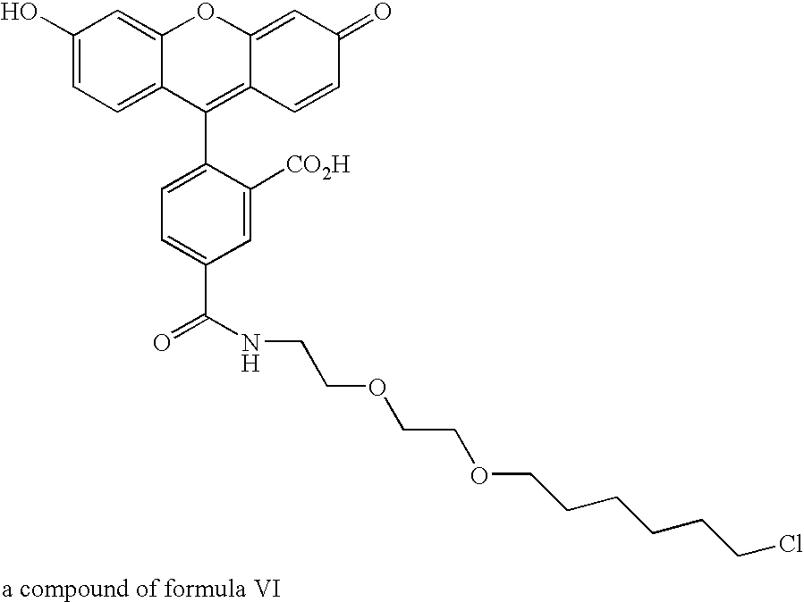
[a compound of formula VI].N(CCOCCOCCCCCCCl)C(=O)C1=CC=C(C2=C3C(=CC(=O)C=C3)OC3=CC(O)=CC=C23)C([CO2H])=C1
